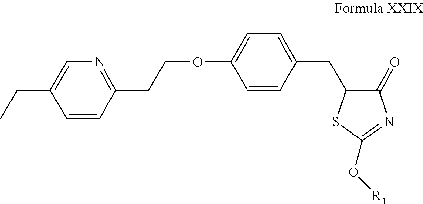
C1(=O)N=C(O[R1])SC1CC1=CC=C(OCCC2=NC=C(CC)C=C2)C=C1
